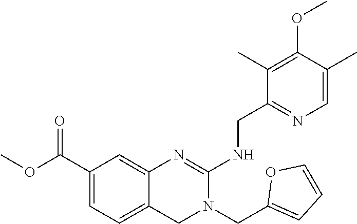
C1(C(OC)=O)=CC=C2C(=C1)N=C(NCC1=NC=C(C)C(OC)=C1C)N(CC1=CC=CO1)C2
